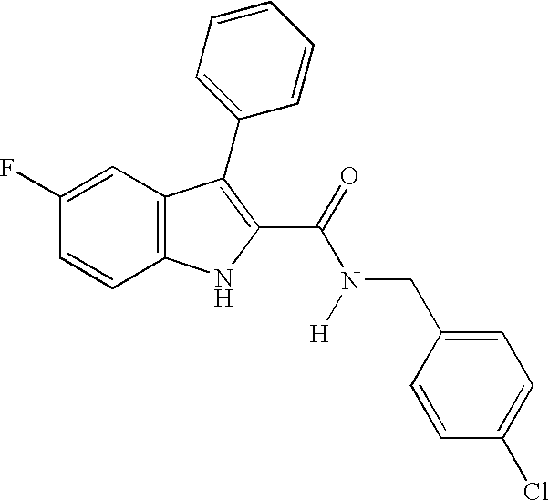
C1=C(F)C=CC2=C1C(C1=CC=CC=C1)=C(C(=O)N(CC1=CC=C(Cl)C=C1)[H])N2
